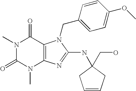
N1(C)C(=O)N(C)C2=C(C1=O)N(CC1=CC=C(OC)C=C1)C(NC1(CO)CC=CC1)=N2
